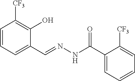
C1=CC=C(C=NNC(C2=CC=CC=C2[CF3])=O)C(O)=C1[CF3]
